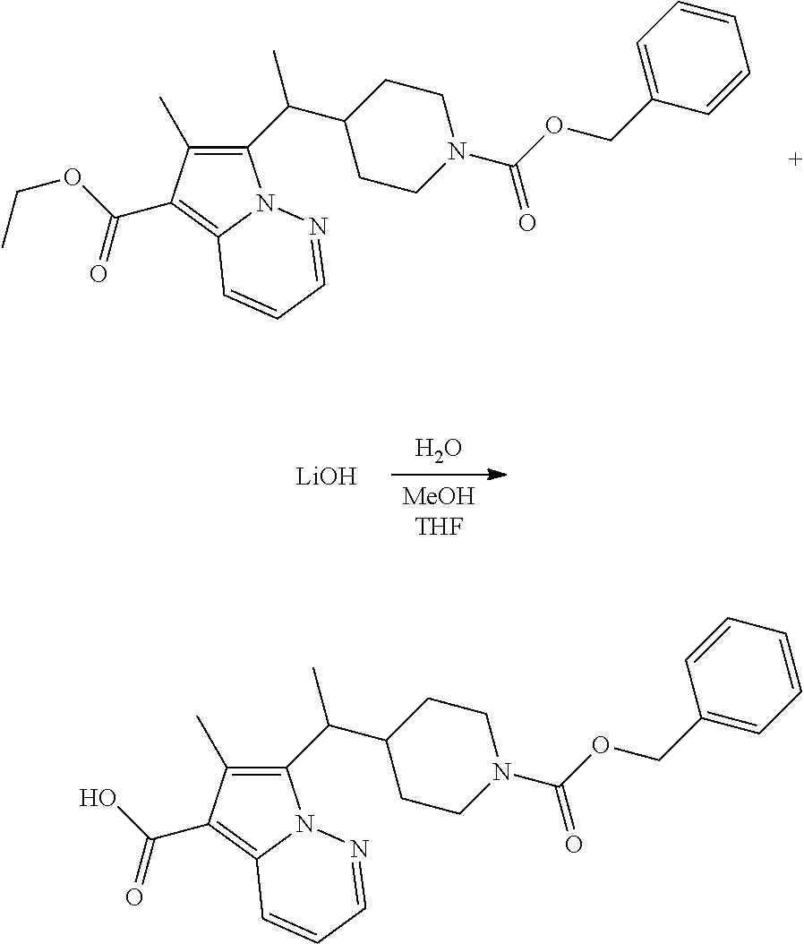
C1(C(C2CCN(C(=O)OCC3=CC=CC=C3)CC2)C)=C(C)C(C(OCC)=O)=C2N1N=CC=C2.O.[MeOHTHF].[LiOH].C1(C(C2CCN(C(=O)OCC3=CC=CC=C3)CC2)C)=C(C)C(C(O)=O)=C2N1N=CC=C2
